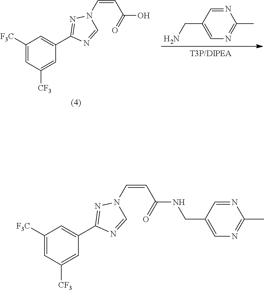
C1([F3C])=CC([CF3])=CC(C2=NN(C=CC(O)=O)C=N2)=C1.C1(CN)=CN=C(C)N=C1.C1([F3C])=CC([CF3])=CC(C2=NN(C=CC(NCC3=CN=C(C)N=C3)=O)C=N2)=C1
